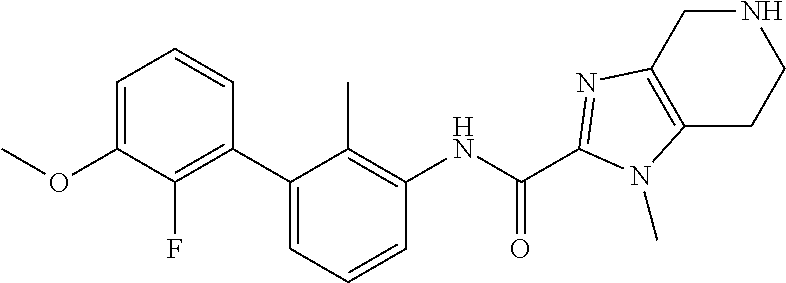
C1(C2=CC=CC(NC(=O)C3=NC4=C(CCNC4)N3C)=C2C)=C(F)C(OC)=CC=C1
